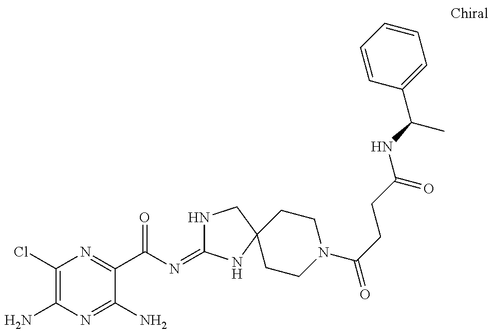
C1(Cl)=C(N)N=C(N)C(C(N=C2NCC3(N2)CCN(C(=O)CCC(NC(C2=CC=CC=C2)C)=O)CC3)=O)=N1
